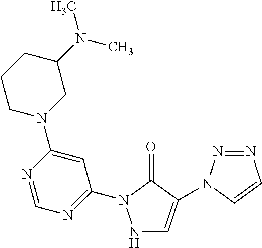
N1C=C(N2N=NC=C2)C(=O)N1C1=NC=NC(N2CC(N(C)C)CCC2)=C1
